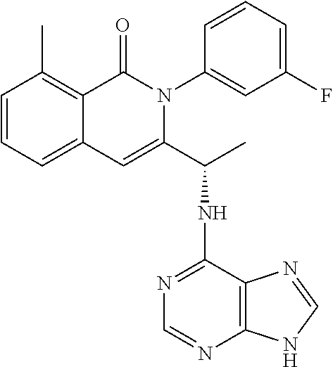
C1=CC=C2C(=C1C)C(=O)N(C1=CC(F)=CC=C1)C(C(C)NC1=NC=NC3=C1N=CN3)=C2
